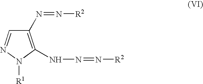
C1(N=N[R2])=C(NN=N[R2])N([R1])N=C1
